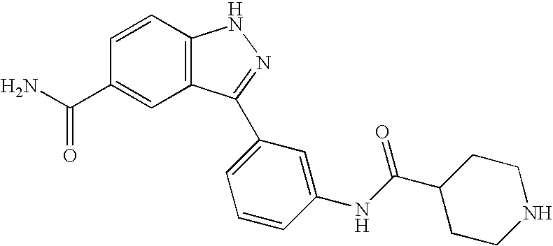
C(C1=CC2=C(C=C1)NN=C2C1=CC=CC(NC(C2CCNCC2)=O)=C1)(N)=O
